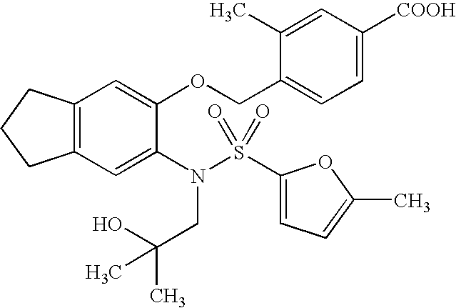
C12=C(C=C(N(S(C3=CC=C(C)O3)(=O)=O)CC(C)(O)C)C(OCC3=CC=C([COOH])C=C3C)=C1)CCC2
